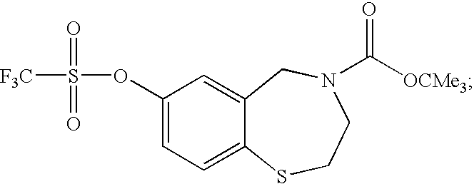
C1(OS(=O)(=O)[F3C])=CC=C2C(=C1)CN(C(=O)[OCMe3])CCS2
